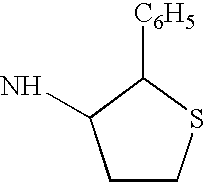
C1CSC([C6H5])C1N
